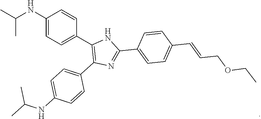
C1(NC(C)C)=CC=C(C2=C(C3=CC=C(NC(C)C)C=C3)N=C(C3=CC=C(C=CCOCC)C=C3)N2)C=C1
